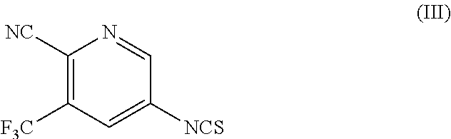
C1([NC])=C([F3C])C=C([NCS])C=N1
